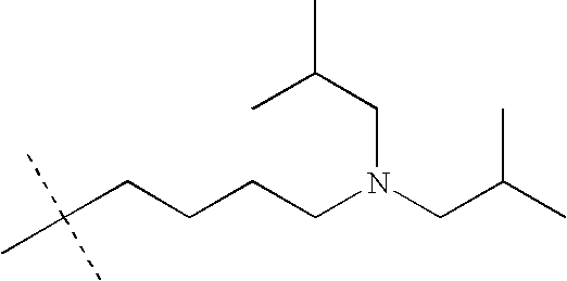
N(CCCCC(C)(C)C)(CC(C)C)CC(C)C
